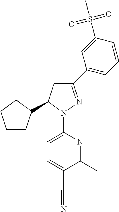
C1CC(C2CC(C3=CC=CC(S(C)(=O)=O)=C3)=NN2C2=CC=C(C#N)C(C)=N2)CC1
